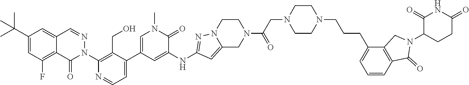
C(C)(C)(C1=CC(F)=C2C(=C1)C=NN(C1=C(CO)C(C3=CN(C)C(=O)C(NC4=NN5C(=C4)CN(C(=O)CN4CCN(CCCC6=CC=CC7=C6CN(C6C(=O)NC(=O)CC6)C7=O)CC4)CC5)=C3)=CC=N1)C2=O)C
